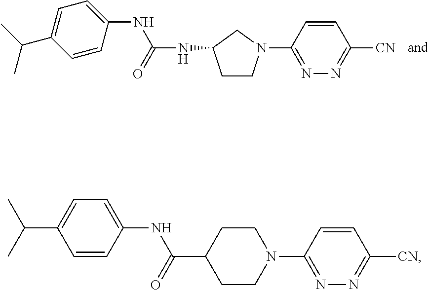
C1=CC(NC(NC2CCN(C3=NN=C([CN])C=C3)C2)=O)=CC=C1C(C)C.C1(NC(=O)C2CCN(C3=NN=C([CN])C=C3)CC2)=CC=C(C(C)C)C=C1
